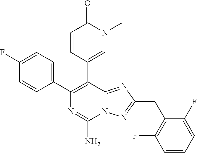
C1(C2=C(C3=CN(C)C(=O)C=C3)C3=NC(CC4=C(F)C=CC=C4F)=NN3C(N)=N2)=CC=C(F)C=C1
